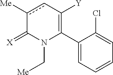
C1(C2=C([Y])cc([Me])C(=[X])N2C[Me])=CC=CC=C1Cl
